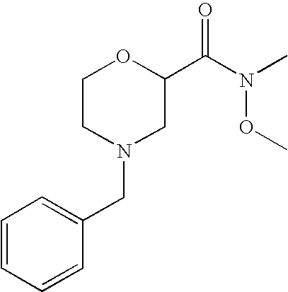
C1=CC=CC(CN2CCOC(C(N(C)OC)=O)C2)=C1
